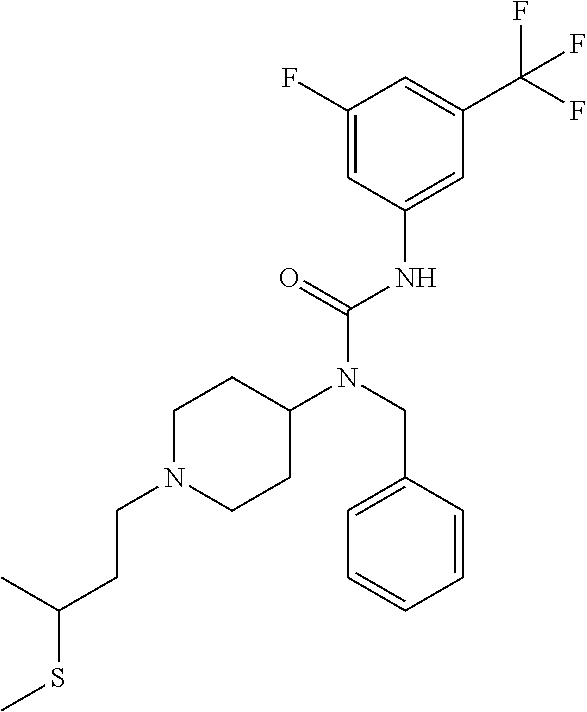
C1(F)=CC(NC(N(CC2=CC=CC=C2)C2CCN(CCC(SC)C)CC2)=O)=CC(C(F)(F)F)=C1
